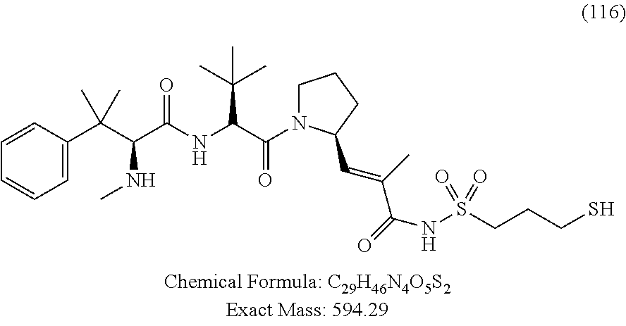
C1=CC=CC=C1C(C(C(NC(C(N1CCCC1C=C(C)C(=O)NS(CCCS)(=O)=O)=O)C(C)(C)C)=O)NC)(C)C
